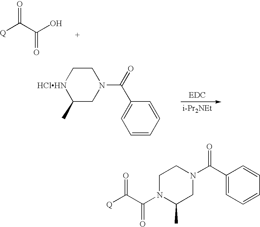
[Q]C(C(O)=O)=O.C1(C)CN(C(C2=CC=CC=C2)=O)CC[HClHN]1.[i-Pr2NEt].[Q]C(C(N1C(C)CN(C(C2=CC=CC=C2)=O)CC1)=O)=O
